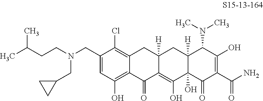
C12=C(Cl)C(CN(CCC(C)C)CC3CC3)=CC(O)=C1C(=O)C1=C(O)C3(O)C([H])(CC1([H])C2)C(N(C)C)C(O)=C(C(N)=O)C3=O
